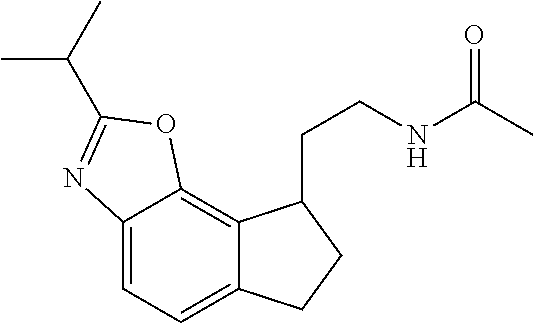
C12=CC=C3C(=C1OC(C(C)C)=N2)C(CCNC(C)=O)CC3
